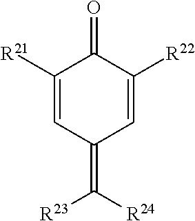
C1([R21])=CC(=C([R23])[R24])C=C([R22])C1=O
